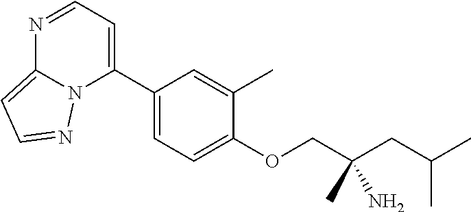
C1(C2=CC=NC3=CC=NN23)=CC=C(OCC(CC(C)C)(C)N)C(C)=C1
